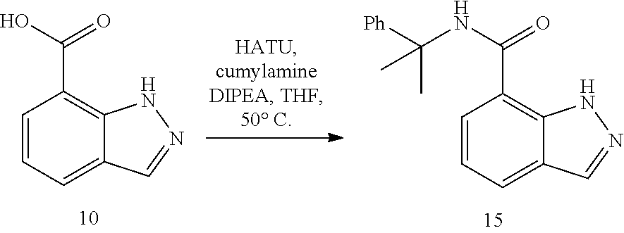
C1=CC=C2C(=C1C(O)=O)NN=C2.C1=CC=C2C(=C1C(NC([Ph])(C)C)=O)NN=C2
